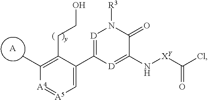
C1(CCO)=C(C)[A4]=[A5]C=C1C1=[D]N([R3])C(=O)C(N[XY]C(Cl)=O)=[D]1.[A]
